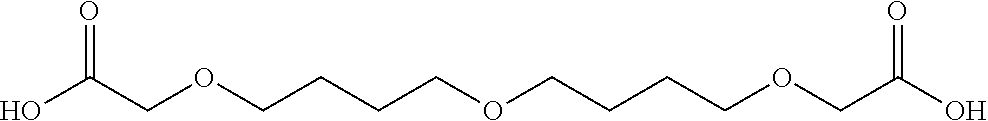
OC(COCCCCOCCCCOCC(O)=O)=O
